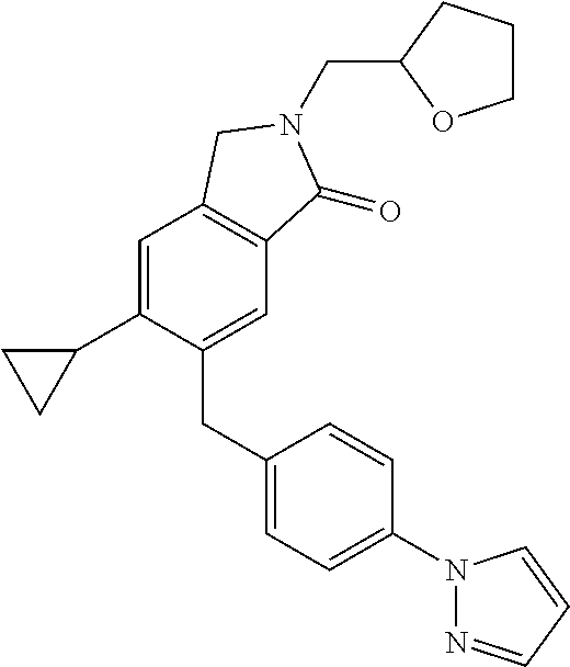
C1(CC2=CC=C(N3N=CC=C3)C=C2)=CC2=C(C=C1C1CC1)CN(CC1OCCC1)C2=O
